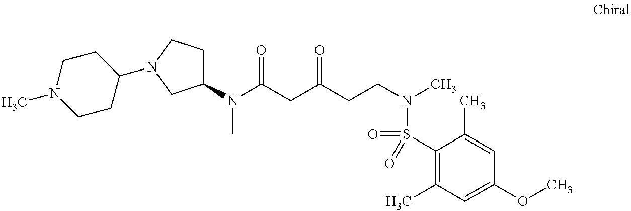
N1(C)CCC(N2CCC(N(C)C(=O)CC(=O)CCN(S(=O)(=O)C3=C(C)C=C(OC)C=C3C)C)C2)CC1
